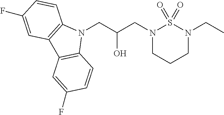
N1(CC(CN2CCCN(CC)S2(=O)=O)O)C2=C(C3=C1C=CC(F)=C3)C=C(F)C=C2
